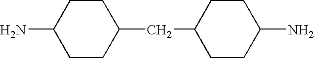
C1CC(N)CCC1CC1CCC(N)CC1
